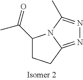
C1(C(=O)C)CCC2=NN=C(C)N12
